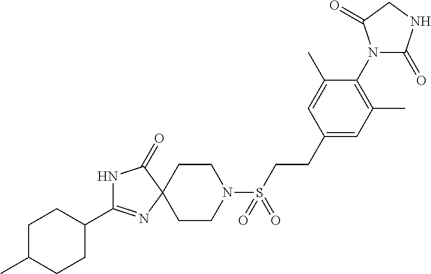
N1C(C2CCC(C)CC2)=NC2(C1=O)CCN(S(CCC1=CC(C)=C(N3C(=O)NCC3=O)C(C)=C1)(=O)=O)CC2
